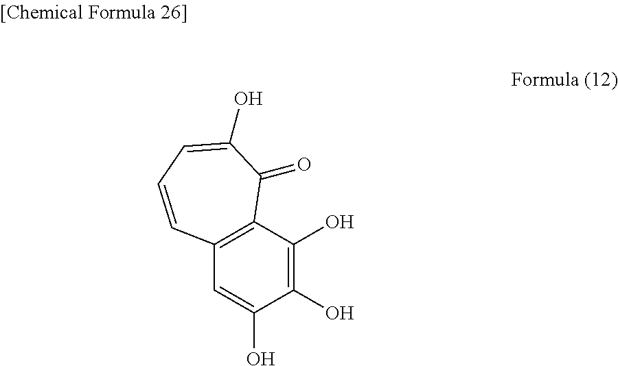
C1=C(O)C(O)=C(O)C2=C1C=CC=C(O)C2=O
